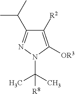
C1([R2])=C([OR3])N(C(C)(C)[R8])N=C1C(C)C
